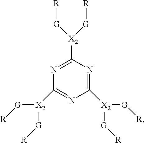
C1([X2]([G][R])[G][R])=NC([X2]([G][R])[G][R])=NC([X2]([G][R])[G][R])=N1
